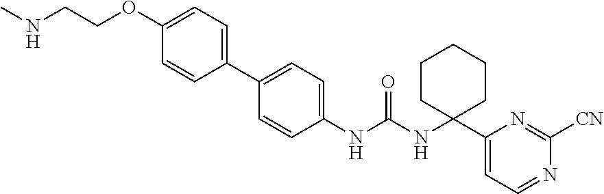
C1=CC(NC(NC2(C3=CC=NC([CN])=N3)CCCCC2)=O)=CC=C1C1=CC=C(OCCNC)C=C1
